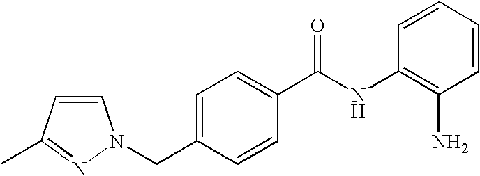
C1=CC=CC(NC(C2=CC=C(CN3C=CC(C)=N3)C=C2)=O)=C1N
